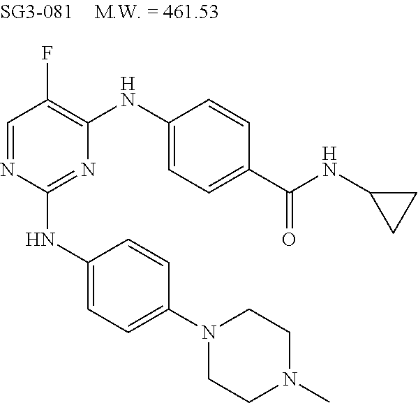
N1=C(NC2=CC=C(N3CCN(C)CC3)C=C2)N=CC(F)=C1NC1=CC=C(C(NC2CC2)=O)C=C1
